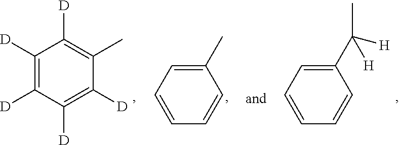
C1([D])=C([D])C([D])=C([D])C(C)=C1[D].C1=CC=CC(C)=C1.C1=CC=CC(C(C)([H])[H])=C1
